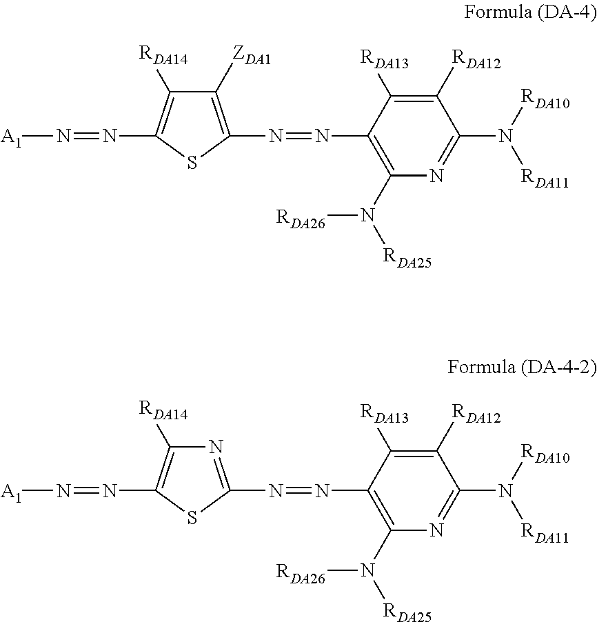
C1([RDA14])=C(N=N[A1])SC(N=NC2=C(N([RDA26])[RDA25])N=C(N([RDA10])[RDA11])C([RDA12])=C2[RDA13])=C1[ZDA1].C1([RDA14])=C(N=N[A1])SC(N=NC2=C(N([RDA26])[RDA25])N=C(N([RDA10])[RDA11])C([RDA12])=C2[RDA13])=N1
